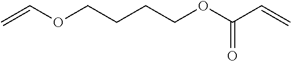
C=COCCCCOC(C=C)=O
